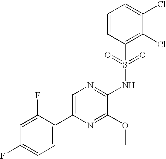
C1=C(C2=CC=C(F)C=C2F)N=C(OC)C(NS(C2=C(Cl)C(Cl)=CC=C2)(=O)=O)=N1
